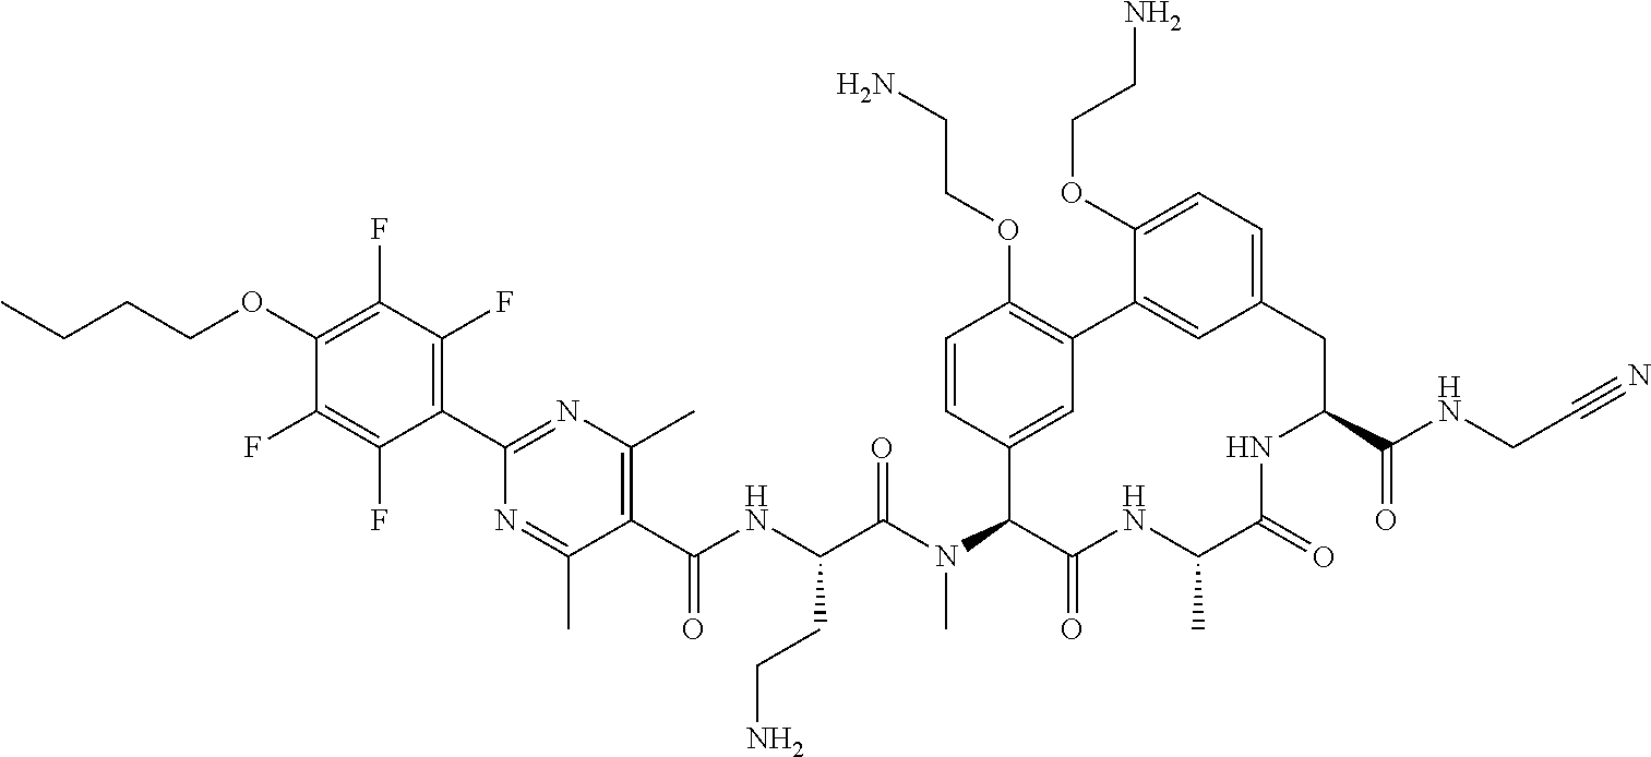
C1(C(NC(C(N(C2C(=O)NC(C)C(=O)NC(C(NCC#N)=O)CC3=CC=C(OCCN)C(=C3)C3=C(OCCN)C=CC2=C3)C)=O)CCN)=O)=C(C)N=C(C2=C(F)C(F)=C(OCCCC)C(F)=C2F)N=C1C
